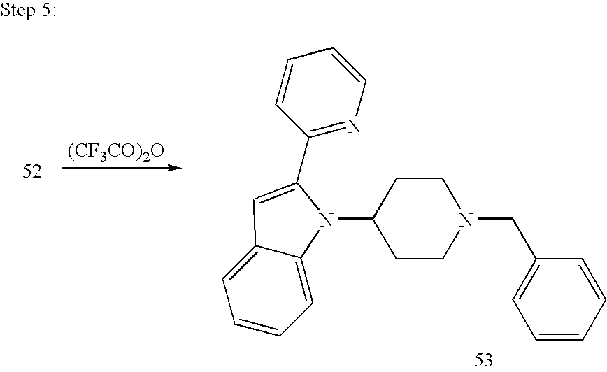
[(CF3CO)2O].C1=CC=C2C(=C1)C=C(C1=NC=CC=C1)N2C1CCN(CC2=CC=CC=C2)CC1
